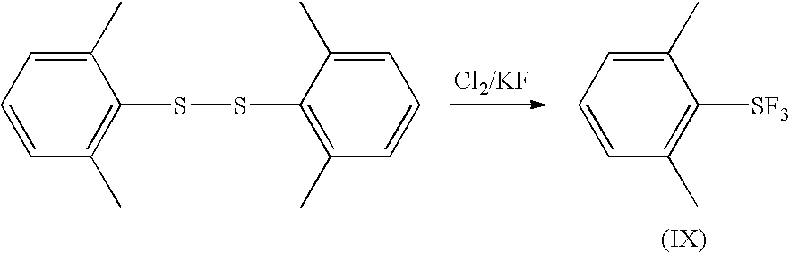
C1=CC(C)=C([SF3])C(C)=C1.C1=CC(C)=C(SSC2=C(C)C=CC=C2C)C(C)=C1
